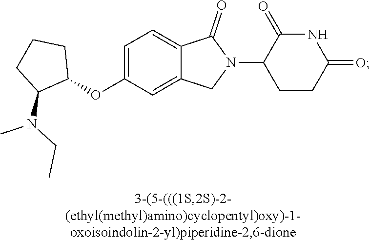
C1=C(OC2CCCC2N(CC)C)C=C2C(=C1)C(=O)N(C1CCC(=O)NC1=O)C2
